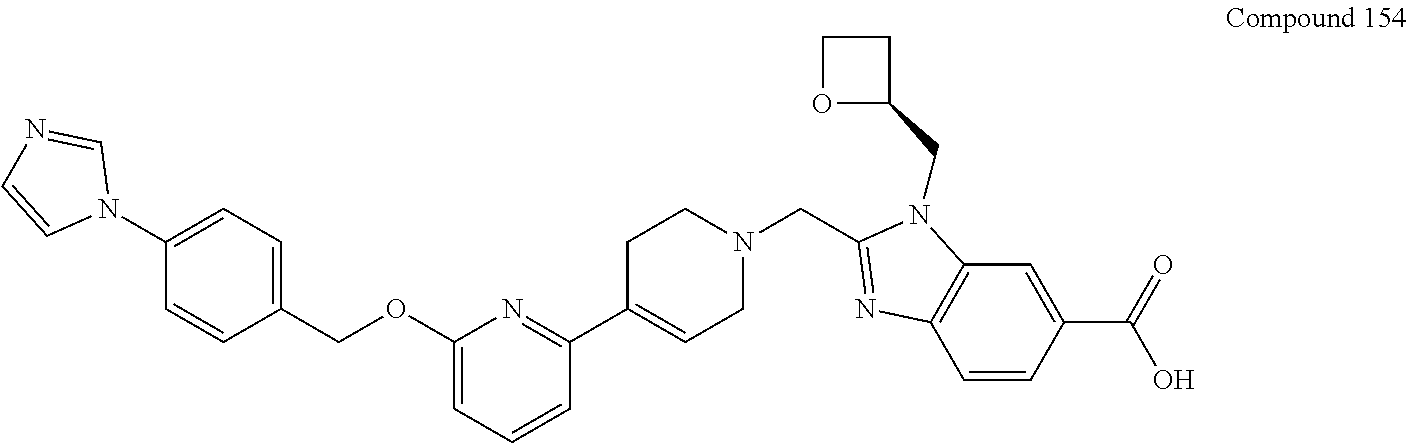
C1(N2C=NC=C2)=CC=C(COC2=CC=CC(C3=CCN(CC4=NC5=C(N4CC4CCO4)C=C(C(=O)O)C=C5)CC3)=N2)C=C1
